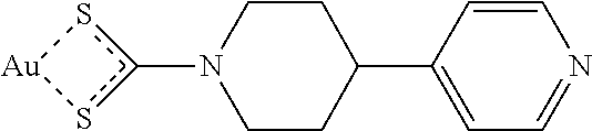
c1(N2CCC(C3=CC=NC=C3)CC2)s[Au]s1
